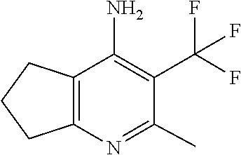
C1(C(F)(F)F)=C(N)C2=C(N=C1C)CCC2
